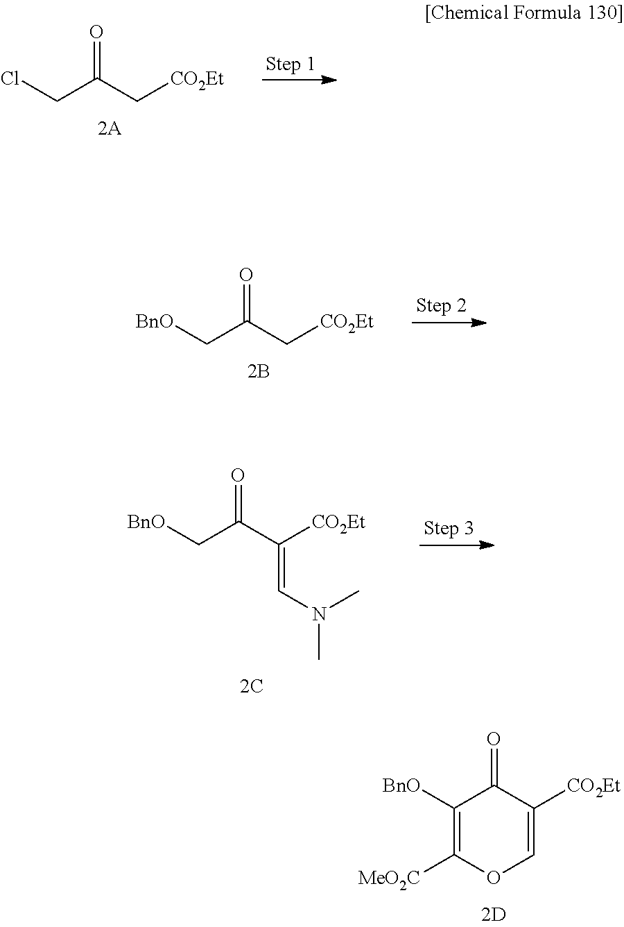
ClCC(C[CO2Et])=O.[BnO]CC(C[CO2Et])=O.[BnO]CC(C([CO2Et])=CN(C)C)=O.C1([BnO])=C([MeO2C])OC=C([CO2Et])C1=O
